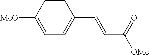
C1=CC([MeO])=CC=C1C=CC([OMe])=O
